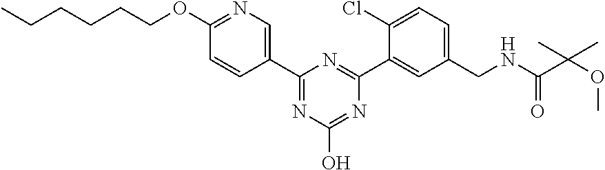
C1(CNC(C(OC)(C)C)=O)=CC=C(Cl)C(C2=NC(C3=CN=C(OCCCCCC)C=C3)=NC(O)=N2)=C1
